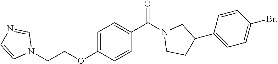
C1=C(OCCN2C=NC=C2)C=CC(C(N2CCC(C3=CC=C(Br)C=C3)C2)=O)=C1
